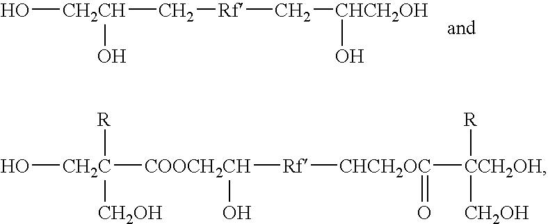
O[CH2CH](C[Rf]C[CHCH2OH]O)O.O[CH2C]([CH2OH])([R])[COOCH2CH](O)[Rf][CHCH2OC](=O)[CCH2OH]([R])[CH2OH]
